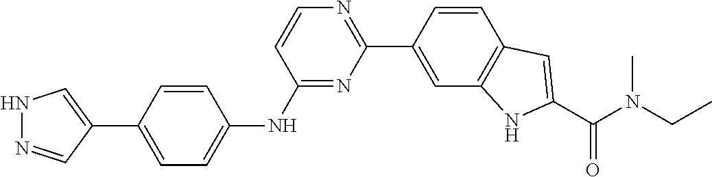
C1=CC(C2=NC=CC(NC3=CC=C(C4=CNN=C4)C=C3)=N2)=CC2=C1C=C(C(N(CC)C)=O)N2
